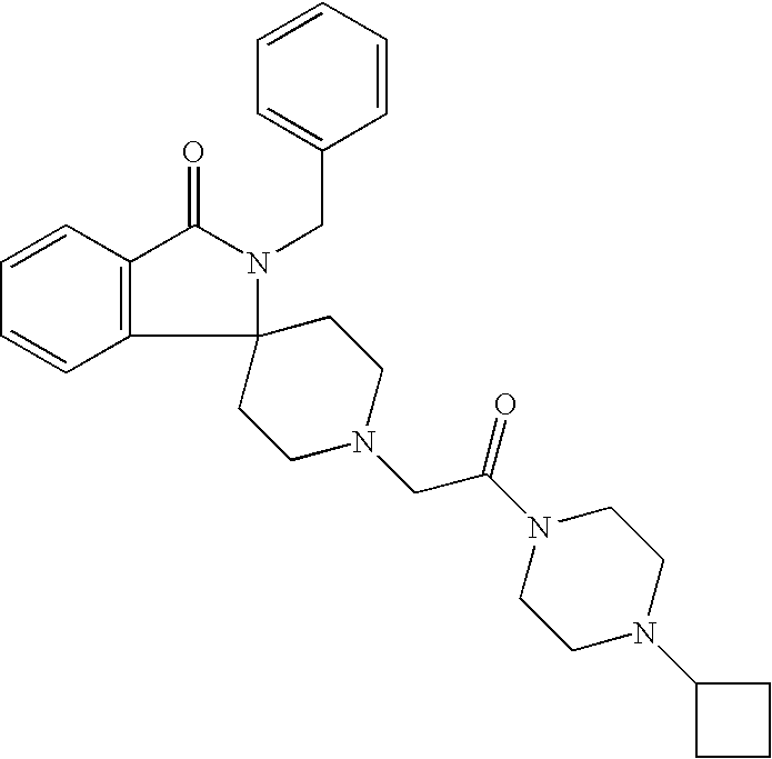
C12(N(CC3=CC=CC=C3)C(=O)C3=C1C=CC=C3)CCN(CC(N1CCN(C3CCC3)CC1)=O)CC2
